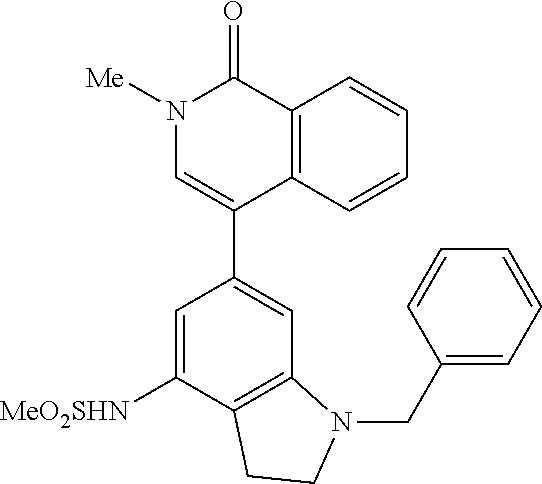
C1=C([MeO2SHN])C2=C(C=C1C1=CN([Me])C(=O)C3=C1C=CC=C3)N(CC1=CC=CC=C1)CC2
